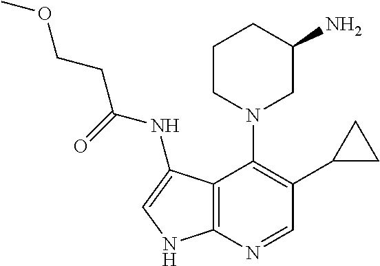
C12=C(N=CC(C3CC3)=C1N1CC(N)CCC1)NC=C2NC(CCOC)=O
